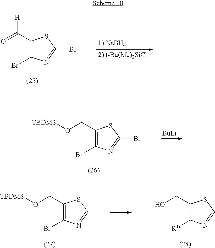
C1(C(=O)[H])=C(Br)N=C(Br)S1.C1(CO[TBDMS])=C(Br)N=C(Br)S1.[BuLi].C1(CO[TBDMS])=C(Br)N=CS1.C1(CO)=C([R1c])N=CS1
